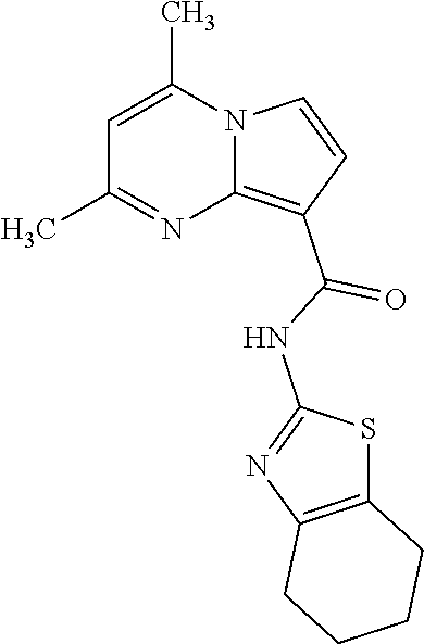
C1=C(C)N2C(=C(C(=O)NC3=NC4=C(S3)CCCC4)C=C2)N=C1C
